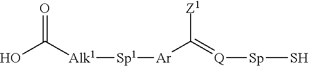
C(O)([Alk1][Sp1][Ar]C([Z1])=[Q][Sp]S)=O
